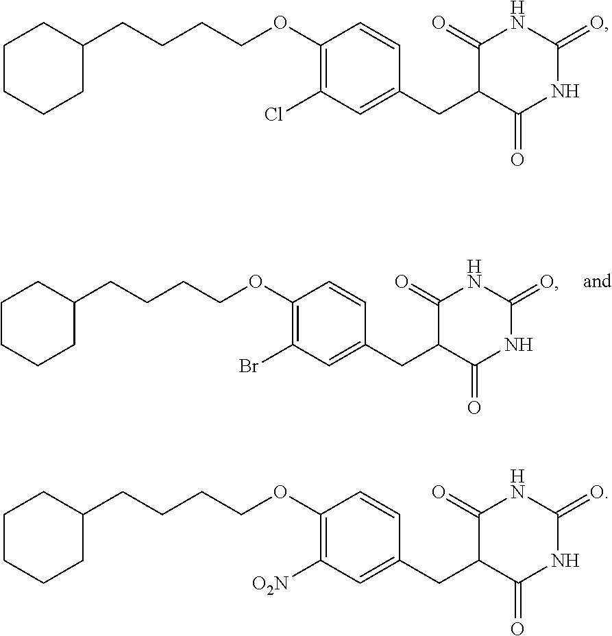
C1(OCCCCC2CCCCC2)=C(Br)C=C(CC2C(=O)NC(=O)NC2=O)C=C1.C1(OCCCCC2CCCCC2)=C(Cl)C=C(CC2C(=O)NC(=O)NC2=O)C=C1.C1(OCCCCC2CCCCC2)=C([O2N])C=C(CC2C(=O)NC(=O)NC2=O)C=C1
